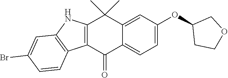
C12=CC(OC3CCOC3)=CC=C1C(=O)C1=C(C2(C)C)NC2=C1C=CC(Br)=C2
